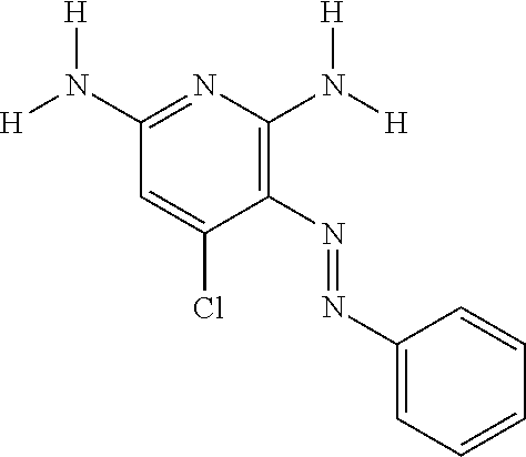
C1(N=NC2=CC=CC=C2)=C(N([H])[H])N=C(N([H])[H])C=C1Cl
